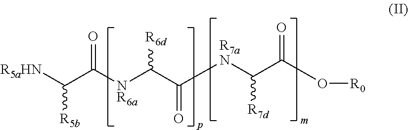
C([NR6a]C(C([R7aN]C(C(O[R0])=O)[R7d])=O)[R6d])(C([R5aHN])[R5b])=O
